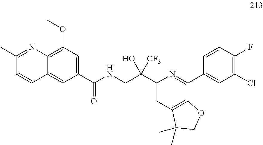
C1(C(NCC(C2=CC3=C(C(C4=CC(Cl)=C(F)C=C4)=N2)OCC3(C)C)(O)[CF3])=O)=CC(OC)=C2C(=C1)C=CC(C)=N2
